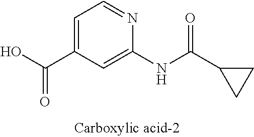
C1=C(C(O)=O)C=C(NC(C2CC2)=O)N=C1
